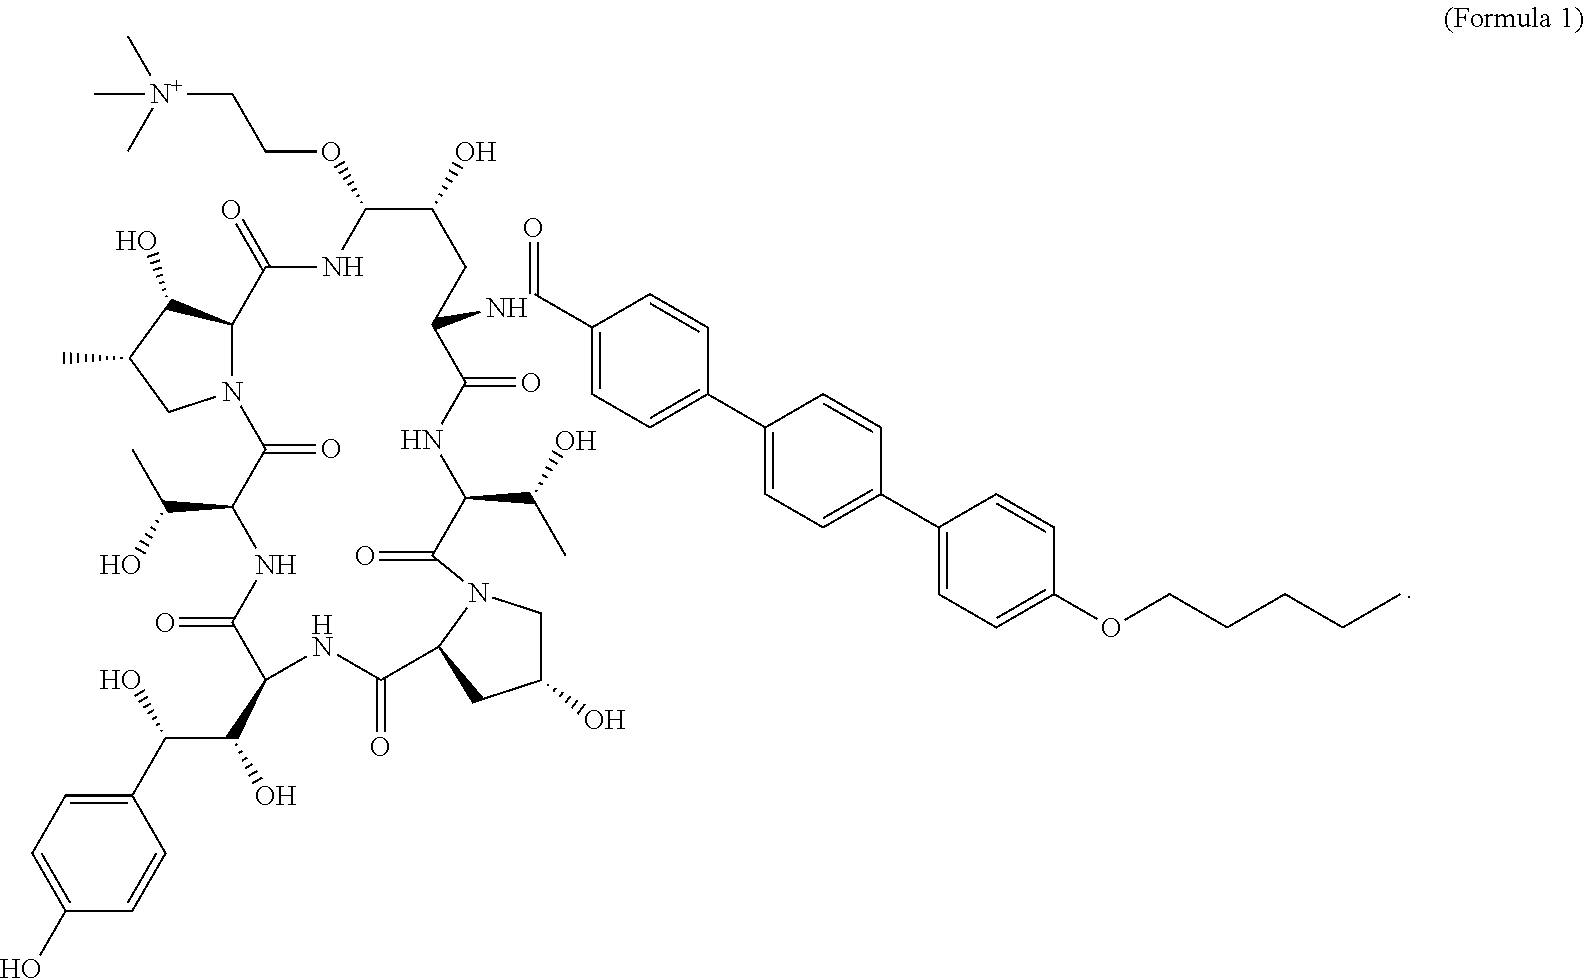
C1(C=O)=CC=C(C2=CC=C(C3=CC=C(OCCCCC)C=C3)C=C2)C=C1.NC1CC(O)C(OCC[N+](C)(C)C)NC(=O)C2N(CC(C)C2O)C(=O)C(C(O)C)NC(=O)C(C(C(C2=CC=C(O)C=C2)O)O)NC(=O)C2N(CC(O)C2)C(=O)C(C(O)C)NC1=O
